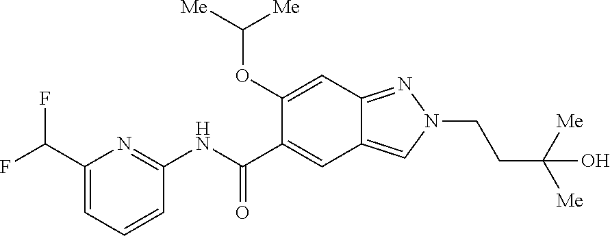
C1(OC([Me])[Me])=CC2=NN(CCC([Me])([Me])O)C=C2C=C1C(NC1=NC(C(F)F)=CC=C1)=O
